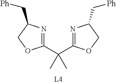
C(C1=NC(C[Ph])CO1)(C1=NC(C[Ph])CO1)(C)C
